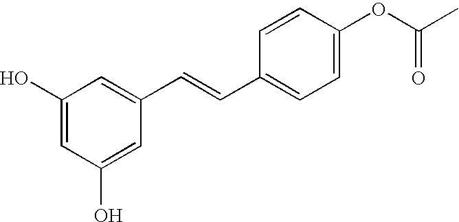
C1(O)=CC(O)=CC(C=CC2=CC=C(OC(C)=O)C=C2)=C1
